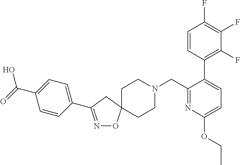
N1=C(C2=CC=C(C(O)=O)C=C2)CC2(O1)CCN(CC1=NC(OCC)=CC=C1C1=C(F)C(F)=C(F)C=C1)CC2
